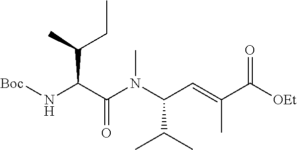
N(C(C(N(C(C=C(C([OEt])=O)C)C(C)C)C)=O)C(C)CC)[Boc]
